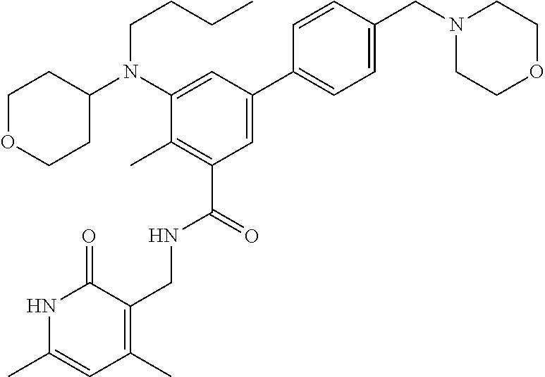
C1OCCC(N(C2=CC(C3=CC=C(CN4CCOCC4)C=C3)=CC(C(NCC3=C(C)C=C(C)NC3=O)=O)=C2C)CCCC)C1
